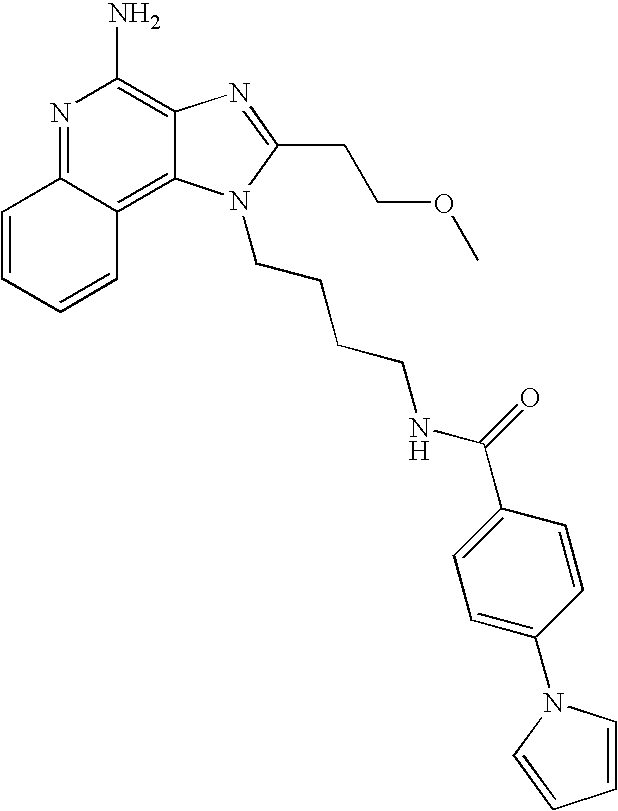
N1=C2C(=C3C(=C1N)N=C(CCOC)N3CCCCNC(C1=CC=C(N3C=CC=C3)C=C1)=O)C=CC=C2
